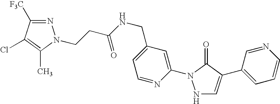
N1C=C(C2=CC=CN=C2)C(=O)N1C1=CC(CNC(CCN2N=C([F3C])C(Cl)=C2C)=O)=CC=N1
